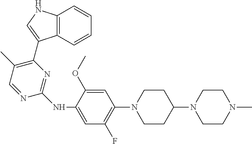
C12=C(NC=C1C1=C(C)C=NC(NC3=CC(F)=C(N4CCC(N5CCN(C)CC5)CC4)C=C3OC)=N1)C=CC=C2
